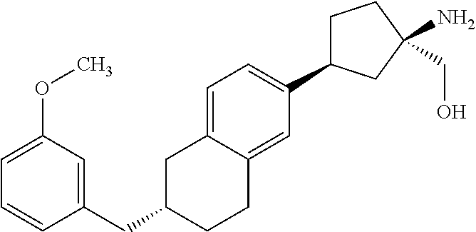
C(C1CCC2=CC(C3CCC(N)(CO)C3)=CC=C2C1)C1=CC(OC)=CC=C1
